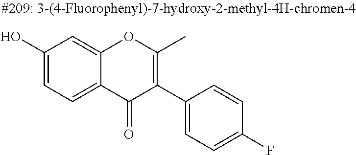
C1(O)=CC=C2C(=C1)OC(C)=C(C1=CC=C(F)C=C1)C2=O
